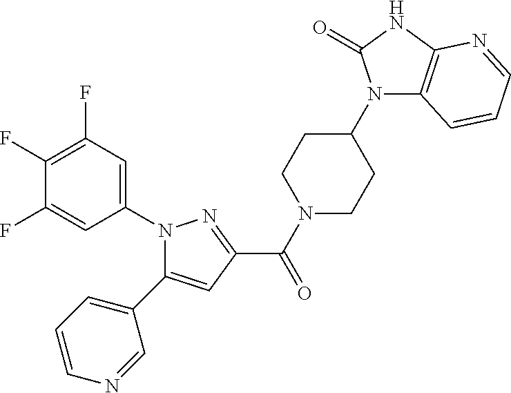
C1(F)=C(F)C=C(N2C(C3=CC=CN=C3)=CC(C(N3CCC(N4C5=C(NC4=O)N=CC=C5)CC3)=O)=N2)C=C1F
